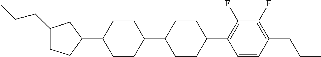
C1(CCC)CCC(C2CCC(C3CCC(C4=C(F)C(F)=C(CCC)C=C4)CC3)CC2)C1
